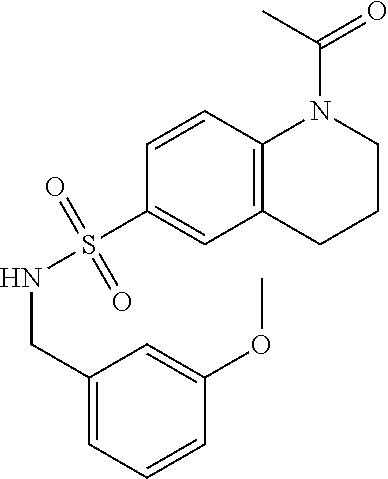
C1(CNS(C2=CC3=C(C=C2)N(C(=O)C)CCC3)(=O)=O)=CC=CC(OC)=C1
